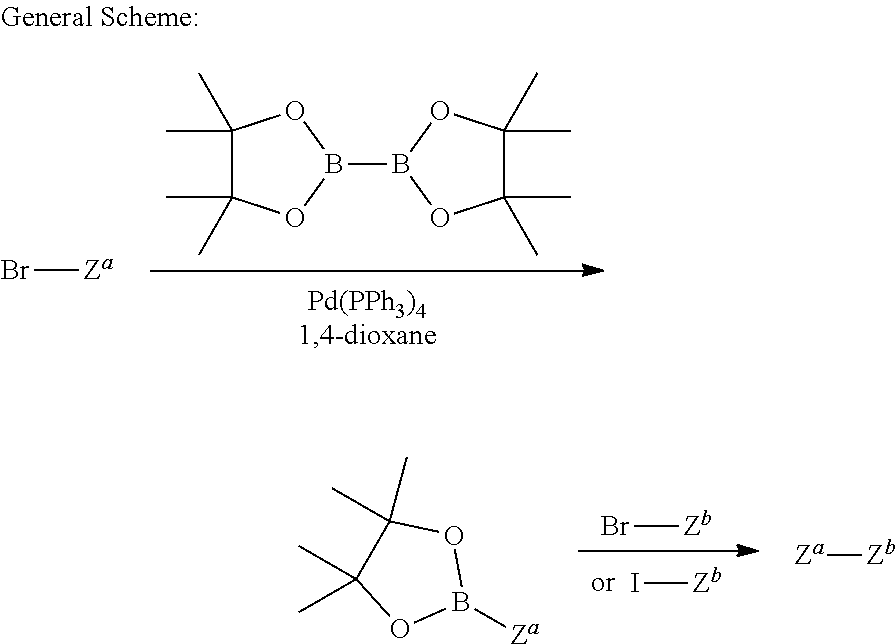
I[Zb].Br[Zb].B1([Za])OC(C)(C)C(C)(C)O1.[Za][Zb].C1(C)(C)C(C)(C)OB(B2OC(C)(C)C(C)(C)O2)O1.Br[Za]
